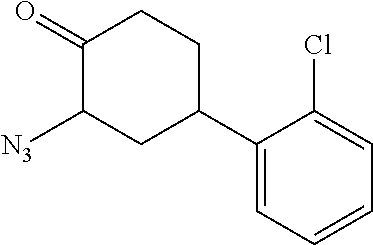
C1(=O)C([N3])CC(C2=CC=CC=C2Cl)CC1
